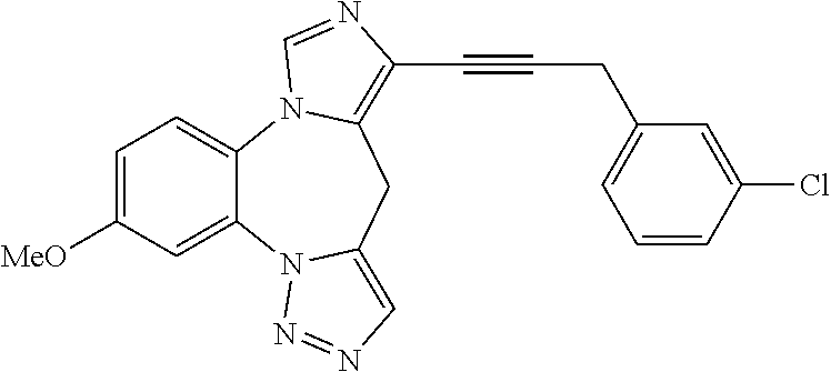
C1=C([MeO])C=C2C(=C1)N1C(=C(C#CCC3=CC=CC(Cl)=C3)N=C1)CC1=CN=NN21
